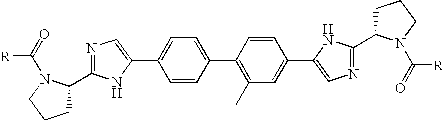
C1=CC(C2=C(C)C=C(C3=CN=C(C4CCCN4C([R])=O)N3)C=C2)=CC=C1C1=CN=C(C2CCCN2C([R])=O)N1
